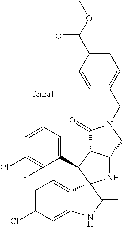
C1(C2C3C(NC24C2=CC=C(Cl)C=C2NC4=O)CN(CC2=CC=C(C(OC)=O)C=C2)C3=O)=CC=CC(Cl)=C1F
